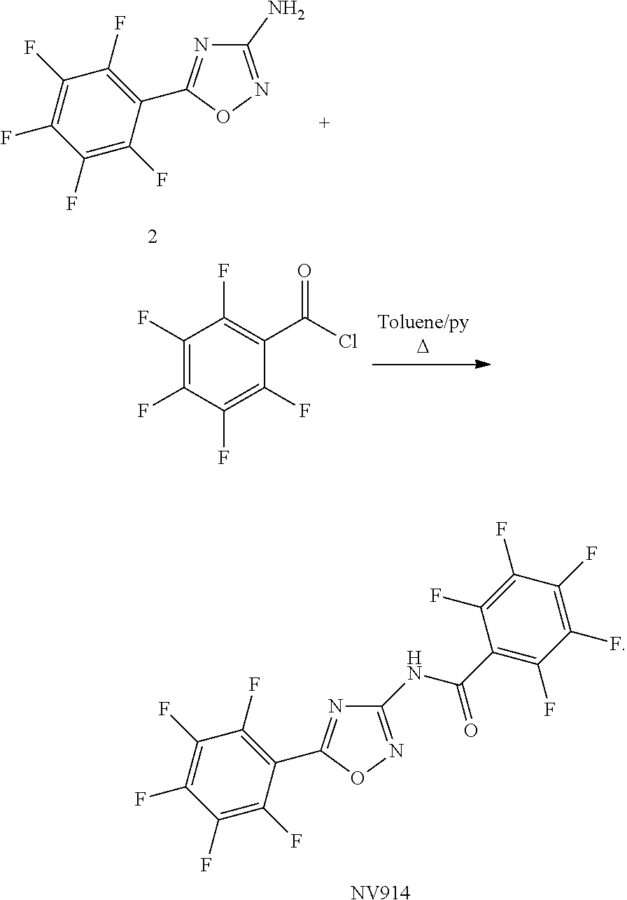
C1(F)=C(F)C(F)=C(F)C(C2=NC(N)=NO2)=C1F.C1(F)=C(F)C(F)=C(F)C(C(Cl)=O)=C1F.[NV914].C1(F)=C(F)C(F)=C(F)C(C2=NC(NC(C3=C(F)C(F)=C(F)C(F)=C3F)=O)=NO2)=C1F
